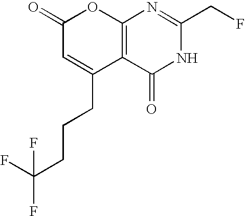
C12=C(C(=O)NC(CF)=N1)C(CCCC(F)(F)F)=CC(=O)O2
